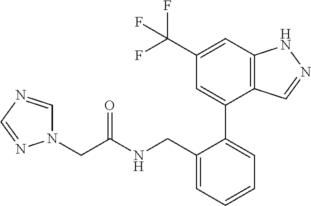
C12=C(C=C(C(F)(F)F)C=C1C1=CC=CC=C1CNC(CN1C=NC=N1)=O)NN=C2
